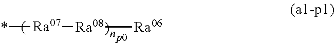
*[Ra07][Ra08][Ra06]
